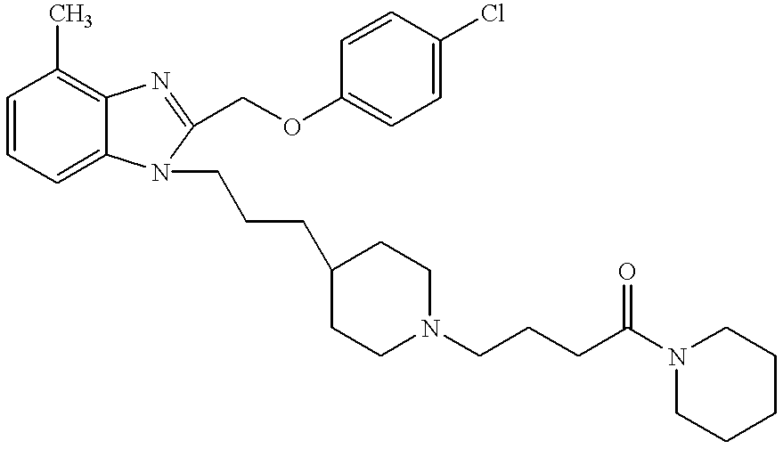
C1=CC=C2C(=C1C)N=C(COC1=CC=C(Cl)C=C1)N2CCCC1CCN(CCCC(N2CCCCC2)=O)CC1
